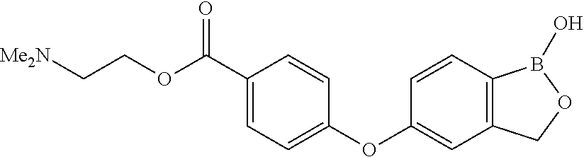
C1(C(OCC[Me2N])=O)=CC=C(OC2=CC3=C(C=C2)B(O)OC3)C=C1
